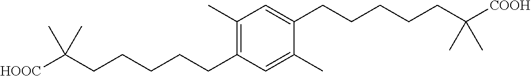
C1(C)=C(CCCCCC([HOOC])(C)C)C=C(C)C(CCCCCC([COOH])(C)C)=C1
